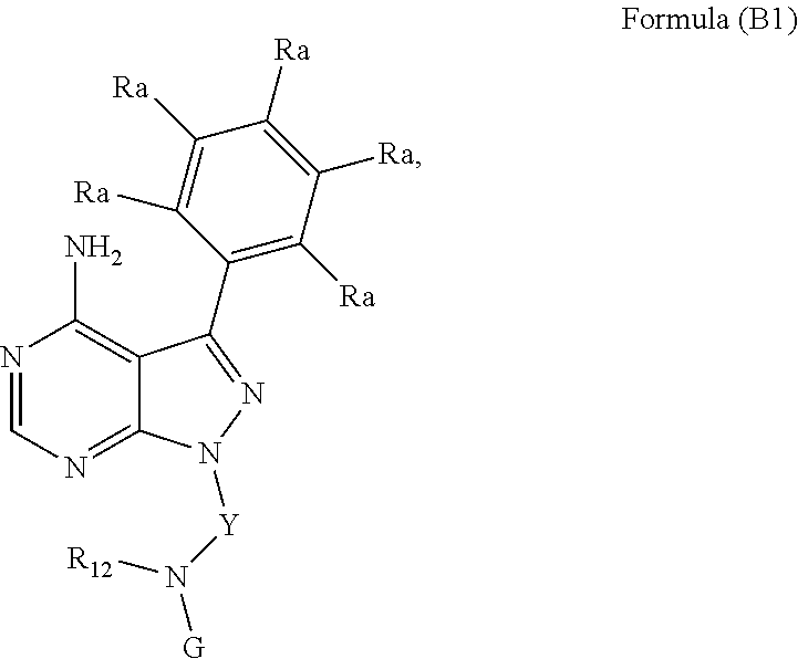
N1=CN=C2C(=C1N)C(C1=C([Ra])C([Ra])=C([Ra])C([Ra])=C1[Ra])=NN2[Y]N([R12])[G]
